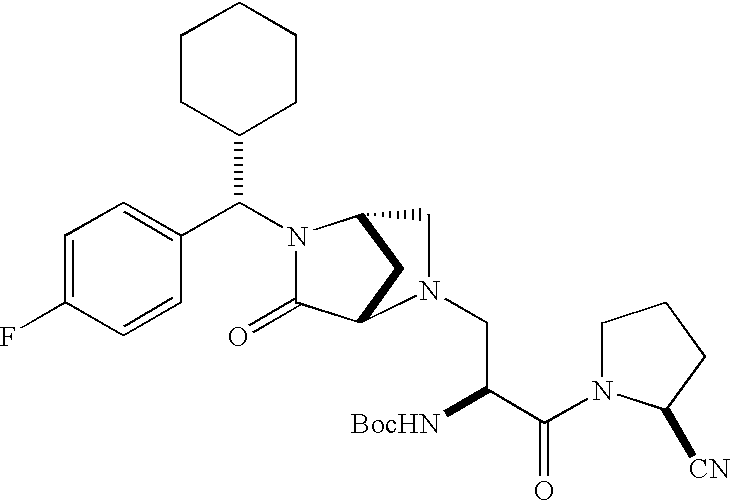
C1=C(F)C=CC(C(C2CCCCC2)N2C(=O)C3CC2CN3CC([BocHN])C(=O)N2CCCC2[CN])=C1
